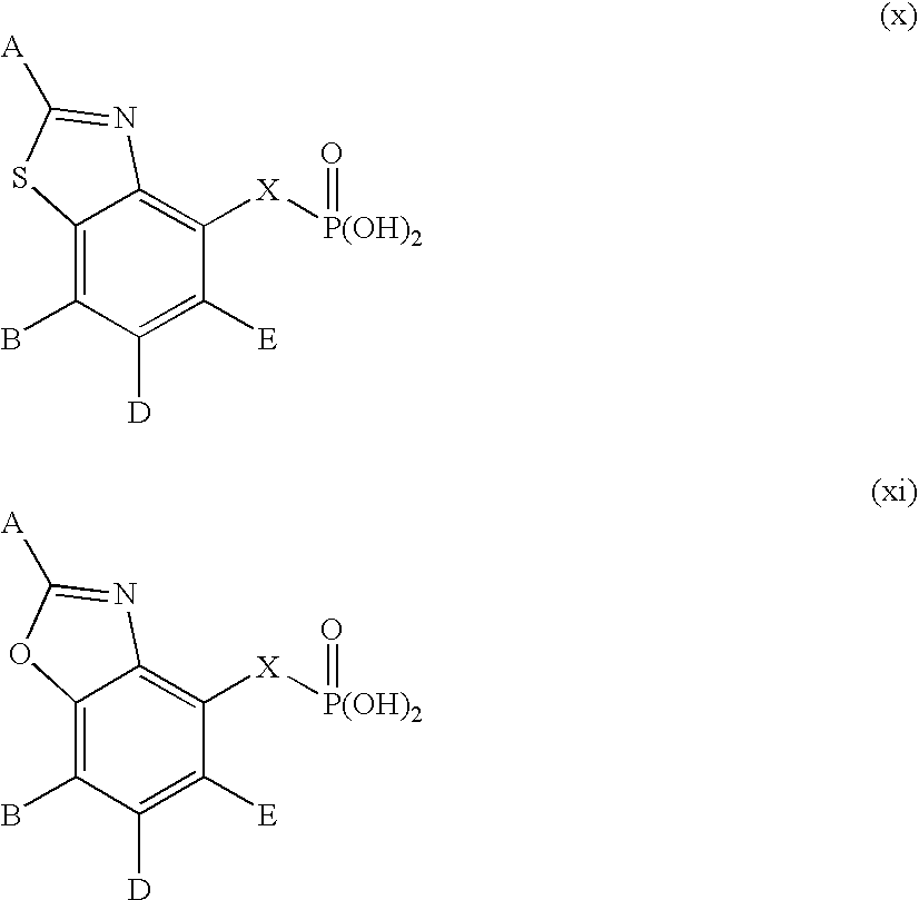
C12=C(B)C([D])=C([E])C([X][P(OH)2]=O)=C1N=C([A])S2.C12=C(B)C([D])=C([E])C([X][P(OH)2]=O)=C1N=C([A])O2
